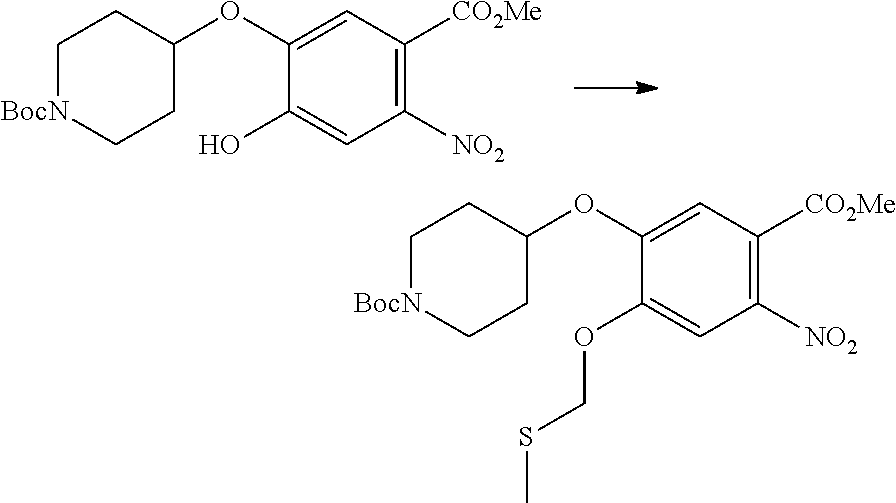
C1[BocN]CCC(OC2=CC([CO2Me])=C([NO2])C=C2O)C1.C1[BocN]CCC(OC2=CC([CO2Me])=C([NO2])C=C2OCSC)C1
